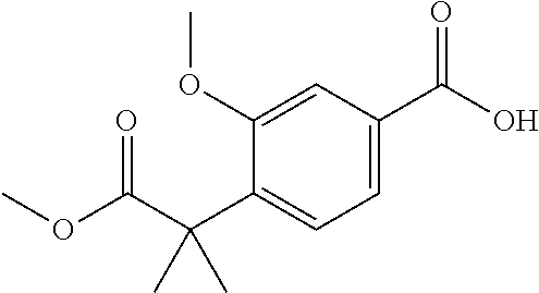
C1(C(O)=O)=CC=C(C(C(OC)=O)(C)C)C(OC)=C1
